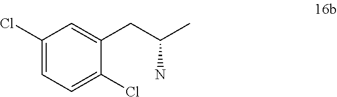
C1(Cl)=CC=C(Cl)C(CC(N)C)=C1
